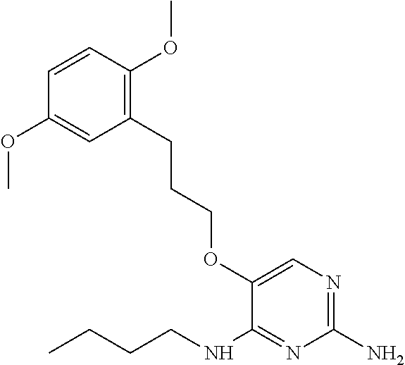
C1(OCCCC2=C(OC)C=CC(OC)=C2)=CN=C(N)N=C1NCCCC
